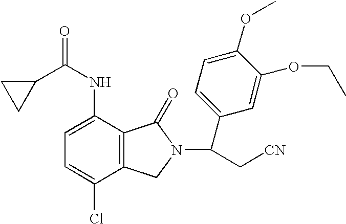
C1(C(NC2=CC=C(Cl)C3=C2C(=O)N(C(C2=CC=C(OC)C(OCC)=C2)C[CN])C3)=O)CC1
